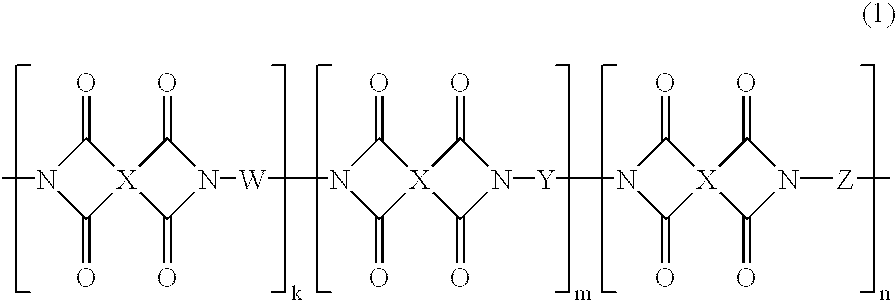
CN1C(=O)[X]2(C1=O)C(=O)N([W]N1C(=O)[X]3(C1=O)C(=O)N([Y]N1C(=O)[X]4(C1=O)C(=O)N([Z]C)C4=O)C3=O)C2=O
